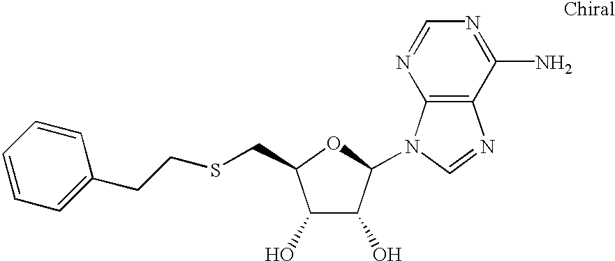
C1(O)C(O)C(N2C3=C(N=C2)C(N)=NC=N3)OC1CSCCC1=CC=CC=C1
